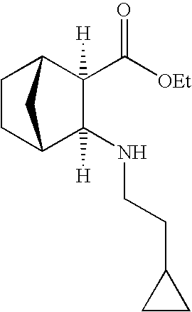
[OEt]C(C1([H])C2CCC(C1(NCCC1CC1)[H])C2)=O
